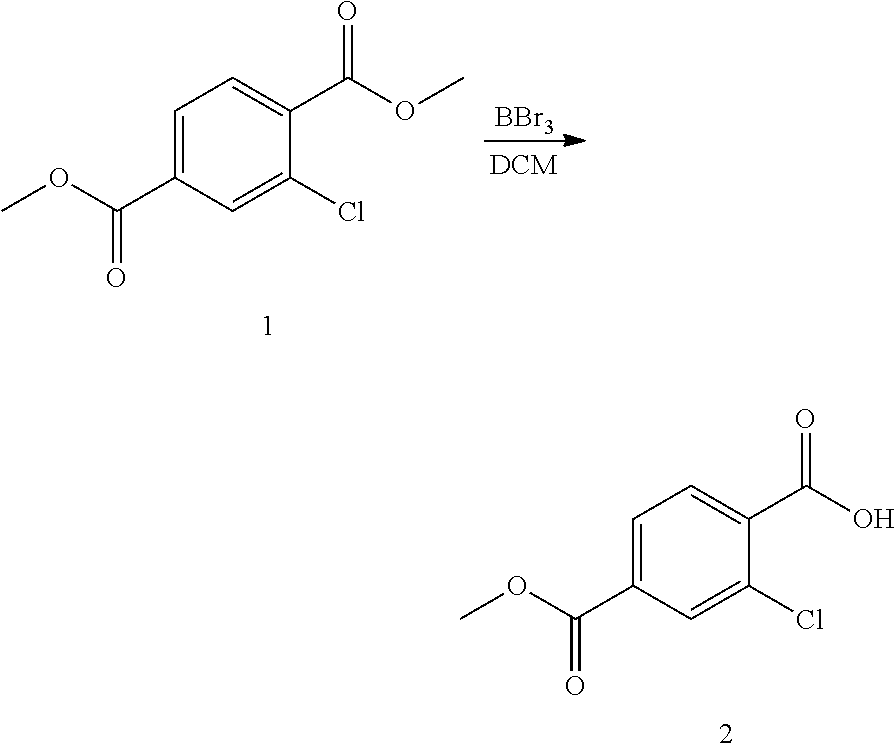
[BBr3].COC(C1=CC=C(C(OC)=O)C(Cl)=C1)=O.COC(C1=CC=C(C(O)=O)C(Cl)=C1)=O
